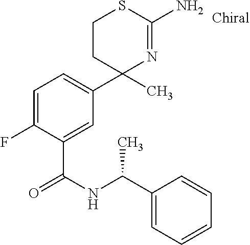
C1CC(C2=CC=C(F)C(C(NC(C)C3=CC=CC=C3)=O)=C2)(C)N=C(N)S1
